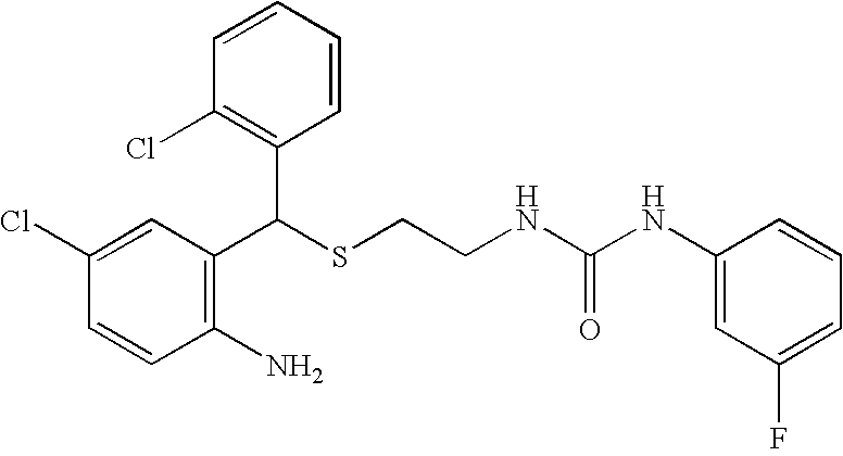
C1(C(SCCNC(NC2=CC(F)=CC=C2)=O)C2=C(Cl)C=CC=C2)=C(N)C=CC(Cl)=C1
